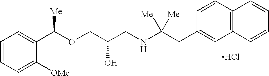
Cl.C1=C([OMe])C(C(OCC(CNC(CC2=CC3=C(C=C2)C=CC=C3)([Me])[Me])O)[Me])=CC=C1
